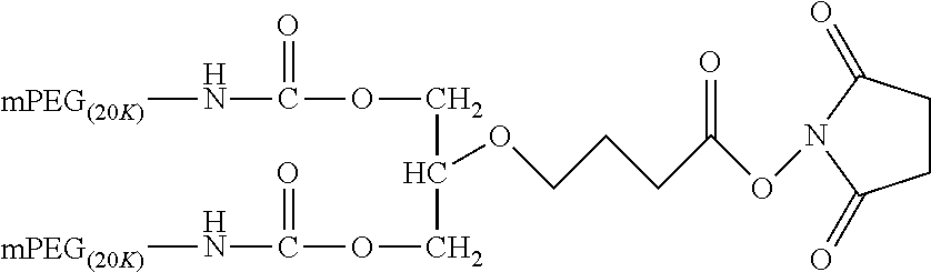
[mPEG(20K)]NC(OCC(COC(N[mPEG(20K)])=O)OCCCC(ON1C(=O)CCC1=O)=O)=O
